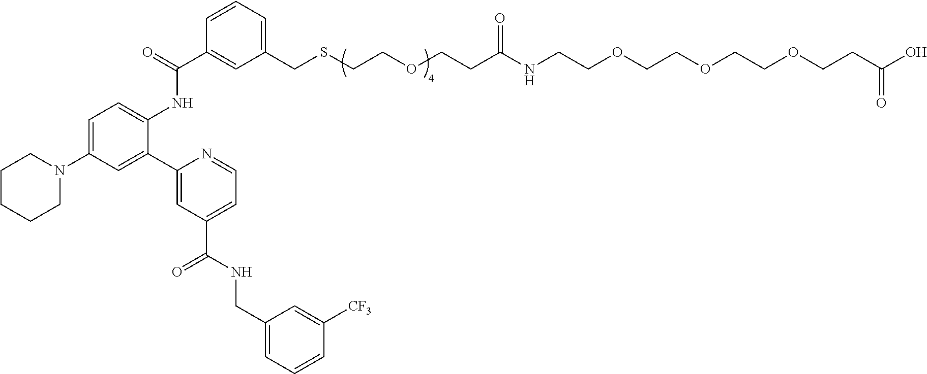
C1CCCN(C2=CC=C(NC(C3=CC(CSCCOCCC(NCCOCCOCCOCCC(O)=O)=O)=CC=C3)=O)C(C3=CC(C(NCC4=CC=CC([CF3])=C4)=O)=CC=N3)=C2)C1
